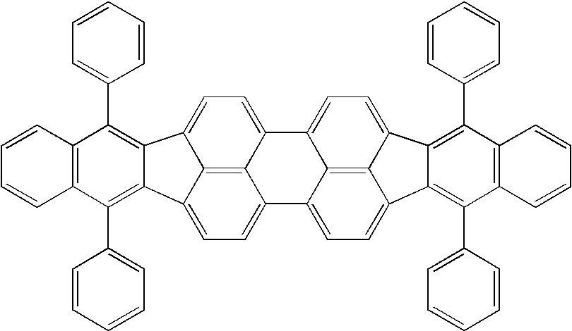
C1=CC=CC=C1C1=C2C(=C(C3=CC=CC=C3)C3=C1C=CC=C3)C1=CC=C3C4=C1C2=CC=C4C1=CC=C2C4=C1C3=CC=C4C1=C(C3=CC=CC=C3)C3=C(C(C4=CC=CC=C4)=C12)C=CC=C3
